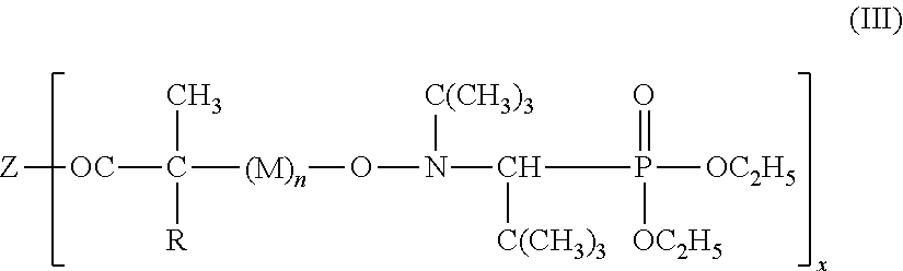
[Z][OC]C(C)([R])[(M)n]ON([C(CH3)3])C([C(CH3)3])P(=O)([OC2H5])[OC2H5]
